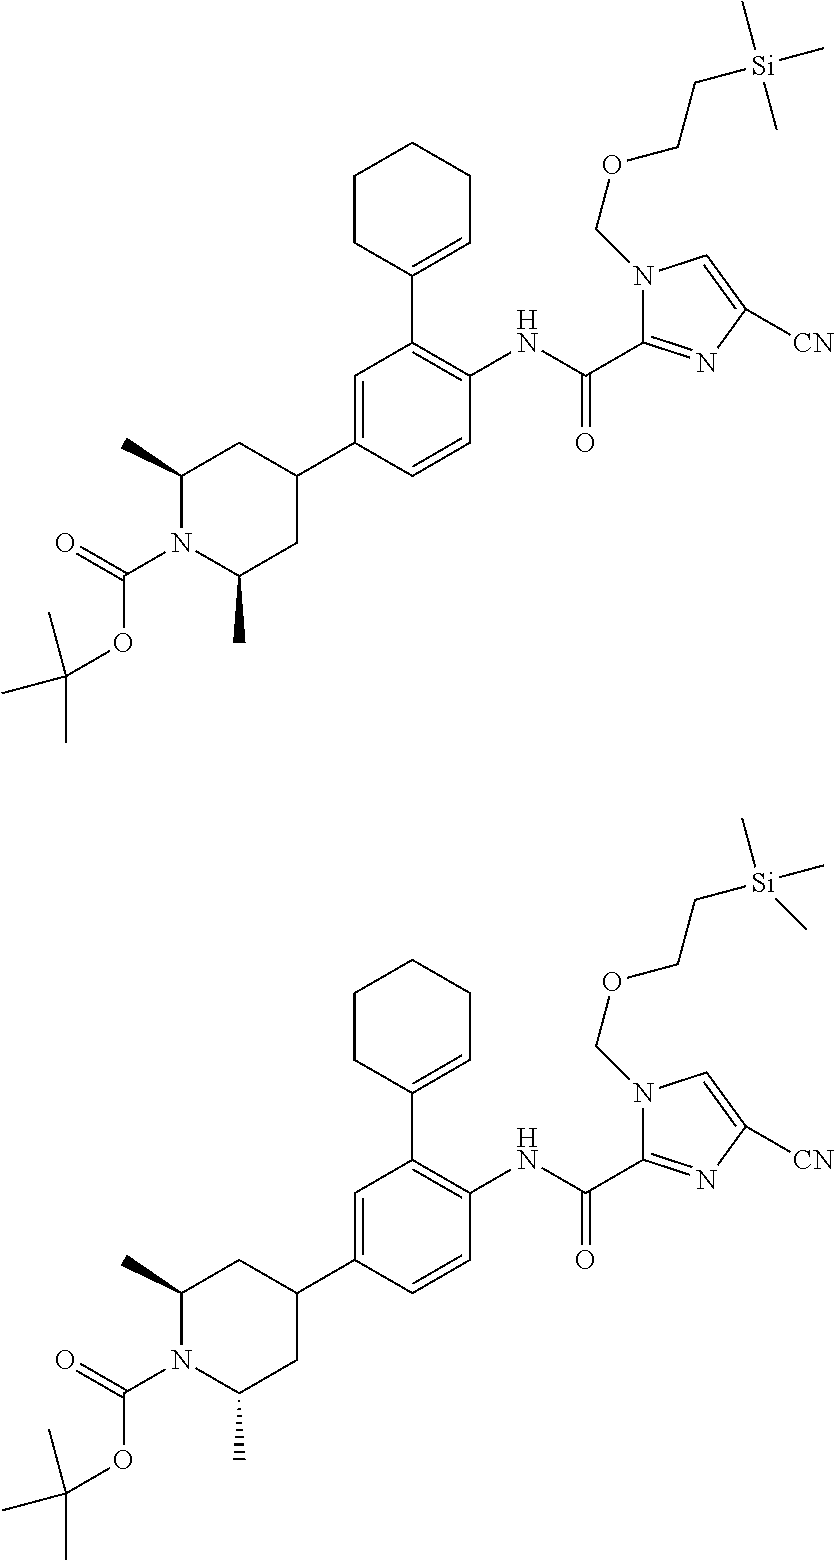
C1(C2=CCCCC2)=C(NC(C2=NC([CN])=CN2COCC[Si](C)(C)C)=O)C=CC(C2CC(C)N(C(=O)OC(C)(C)C)C(C)C2)=C1.C1(C2=CCCCC2)=C(NC(C2=NC([CN])=CN2COCC[Si](C)(C)C)=O)C=CC(C2CC(C)N(C(=O)OC(C)(C)C)C(C)C2)=C1
